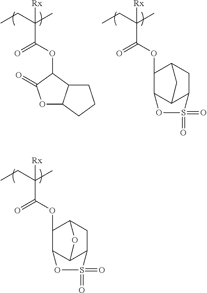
CCC(C)(C(=O)OC1C2C3C(CC1O3)S(=O)(=O)O2)[Rx].CCC(C)(C(=O)OC1C(=O)OC2C1CCC2)[Rx].CCC(C)(C(=O)OC1C2C3C(CC1C3)S(=O)(=O)O2)[Rx]
